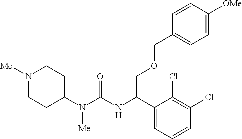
N1([Me])CCC(N(C(NC(C2=CC=CC(Cl)=C2Cl)COCC2=CC=C([OMe])C=C2)=O)[Me])CC1
